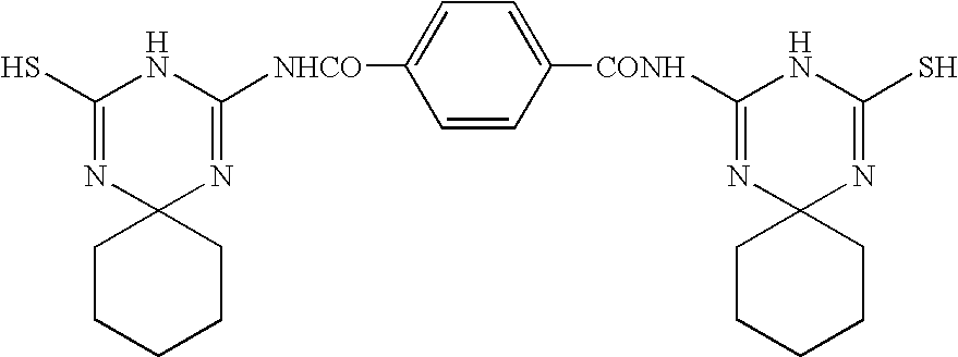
N1=C(S)NC([NHCO]C2=CC=C([CONH]C3=NC4(N=C(S)N3)CCCCC4)C=C2)=NC12CCCCC2
